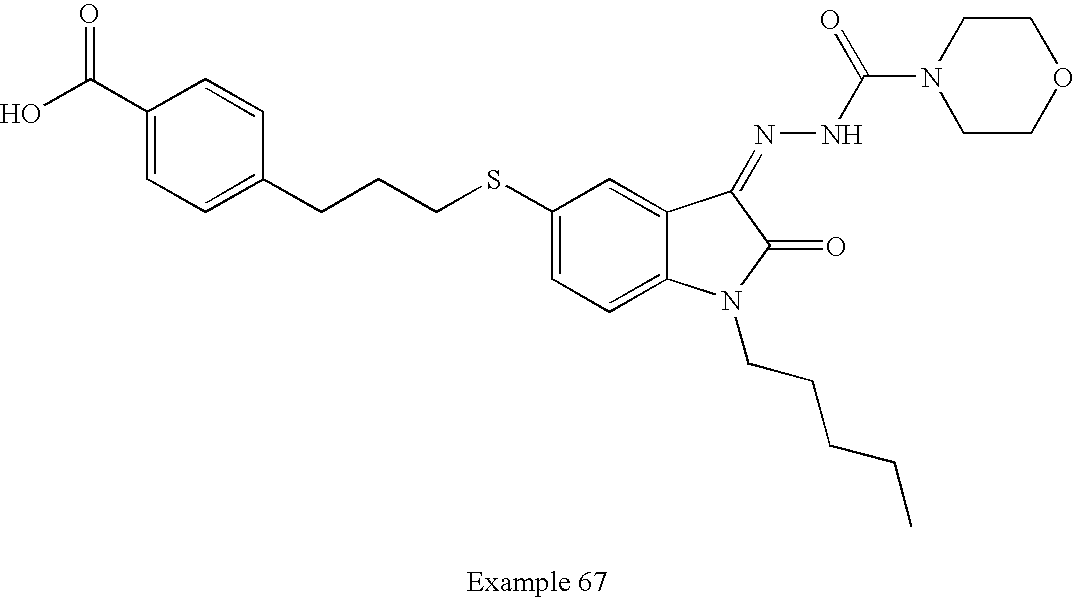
C1(C(O)=O)=CC=C(CCCSC2=CC=C3C(=C2)C(=NNC(N2CCOCC2)=O)C(=O)N3CCCCC)C=C1
